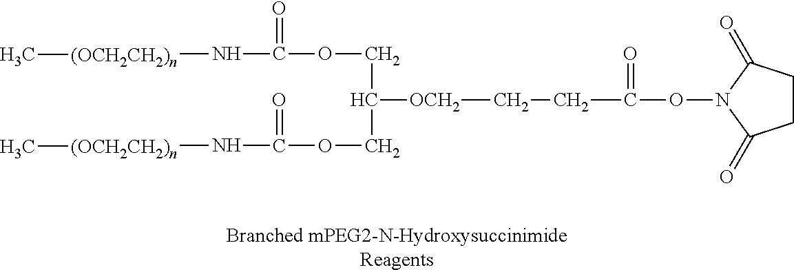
C(ON1C(=O)CCC1=O)(=O)CC[OCH2]C(COC(=O)N[(OCH2CH2)n]C)COC(=O)N[(OCH2CH2)n]C
